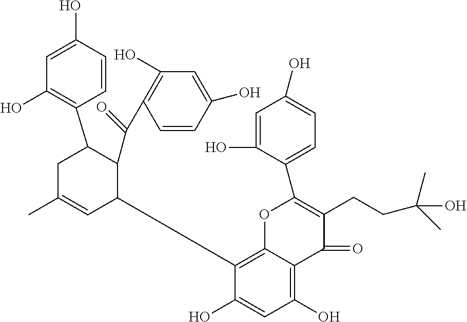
C1(O)=C2C(=C(C3C(C(C4=C(O)C=C(O)C=C4)=O)C(C4=C(O)C=C(O)C=C4)CC(C)=C3)C(O)=C1)OC(C1=CC=C(O)C=C1O)=C(CCC(C)(C)O)C2=O
